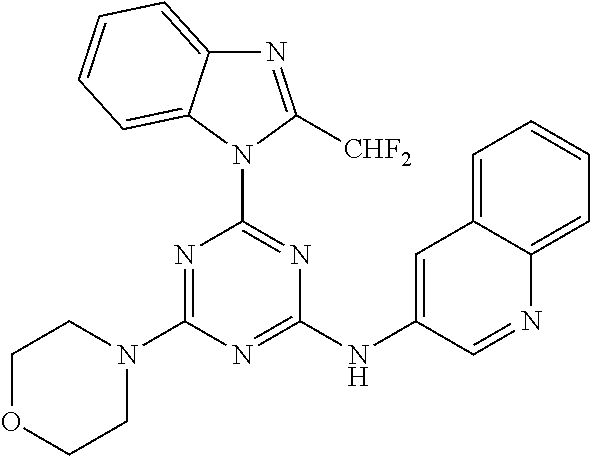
N1(C2=NC(NC3=CC4=CC=CC=C4N=C3)=NC(N3CCOCC3)=N2)C([CHF2])=NC2=CC=CC=C12
